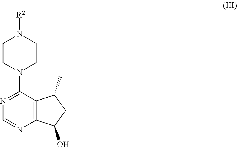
C1CN(C2=NC=NC3=C2C(C)CC3O)CCN1[R2]
